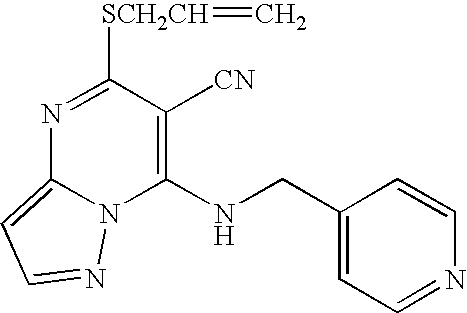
N1=C([SCH2CH]=C)C([CN])=C(NCC2=CC=NC=C2)N2C1=CC=N2
